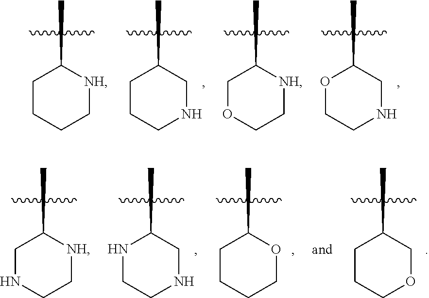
C1CCC[NH]C1C.C1OCC[NH]C1C.O1CCNCC1C.C1CCNCC1C.C1NCC[NH]C1C.C1CCOCC1C.C1CCCOC1C.N1CCNCC1C
